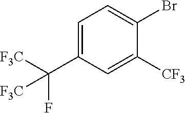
C1=C(C([F3C])(F)[F3C])C=C([CF3])C(Br)=C1
